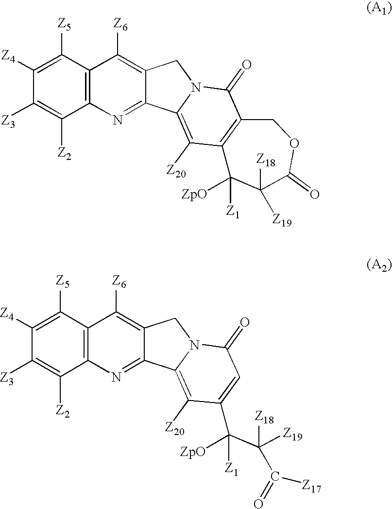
C1([Z3])=C([Z2])C2=C(C([Z5])=C1[Z4])C([Z6])=C1C(=N2)C2=C([Z20])C3=C(C(=O)N2C1)COC(=O)C([Z18])([Z19])C3([Z1])[ZpO].C1([Z3])=C([Z2])C2=C(C([Z5])=C1[Z4])C([Z6])=C1C(=N2)C2=C([Z20])C(C(C([Z19])([Z18])C([Z17])=O)([Z1])[ZpO])=CC(=O)N2C1
